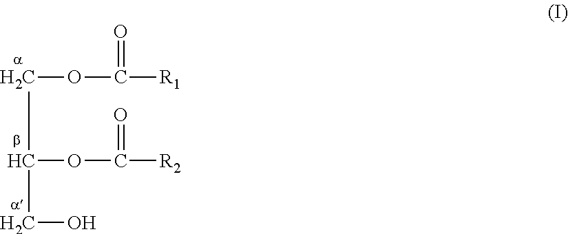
C(OC([R1])=O)C(OC([R2])=O)CO
